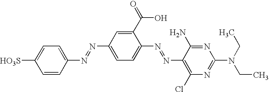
N(C1=CC=C(N=NC2=C(Cl)N=C(N(CC)CC)N=C2N)C(C(O)=O)=C1)=NC1=CC=C([HO3S])C=C1
